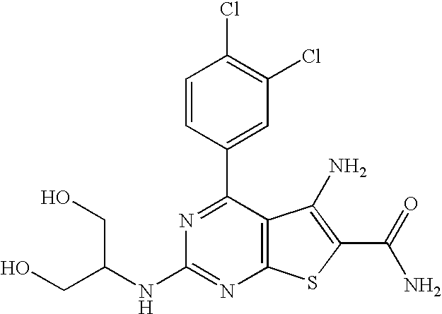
C1=CC(C2=NC(NC(CO)CO)=NC3=C2C(N)=C(C(N)=O)S3)=CC(Cl)=C1Cl
